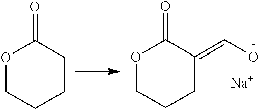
O1CCCCC1=O.O1CCCC(=CO)C1=O.[Na]
